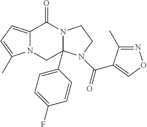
C12=CC=C(C)N1CC1(C3=CC=C(F)C=C3)N(C2=O)CCN1C(=O)C1=CON=C1C
